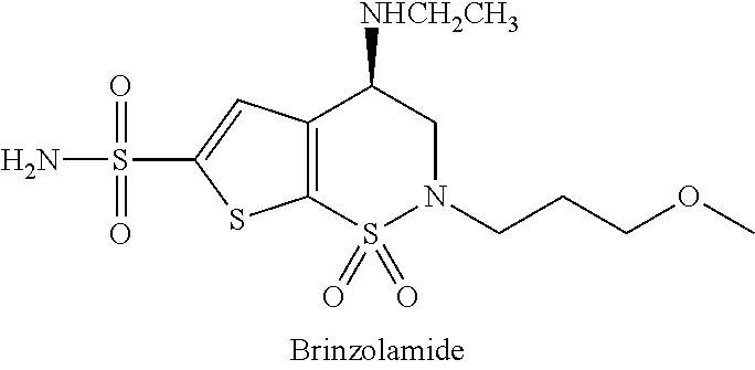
C12=C(S(=O)(=O)N(CCCOC)CC1[NHCH2CH3])SC(S(=O)(=O)N)=C2
